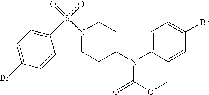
C1=C2C(=CC(Br)=C1)COC(=O)N2C1CCN(S(=O)(=O)C2=CC=C(Br)C=C2)CC1
